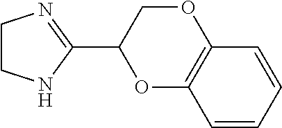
C1CNC(C2OC3=C(OC2)C=CC=C3)=N1
